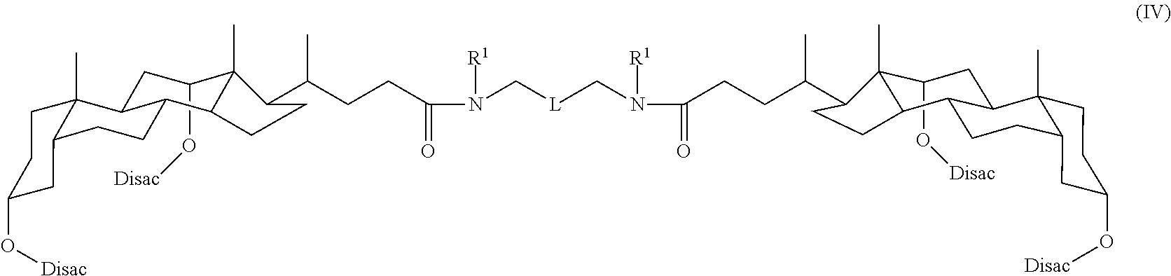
C1(O[Disac])C2(C)C(C3CCC4CC(O[Disac])CCC4(C)C3C1)CCC2C(CCC(N([R1])C[L]CN(C(CCC(C1C2(C)C(O[Disac])CC3C4(C)CCC(O[Disac])CC4CCC3C2CC1)C)=O)[R1])=O)C
